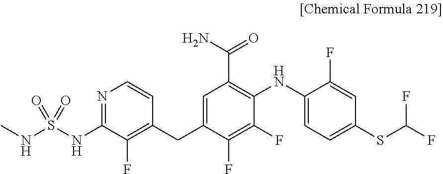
C1=C(NC2=C(C(N)=O)C=C(CC3=C(F)C(NS(NC)(=O)=O)=NC=C3)C(F)=C2F)C(F)=CC(SC(F)F)=C1
